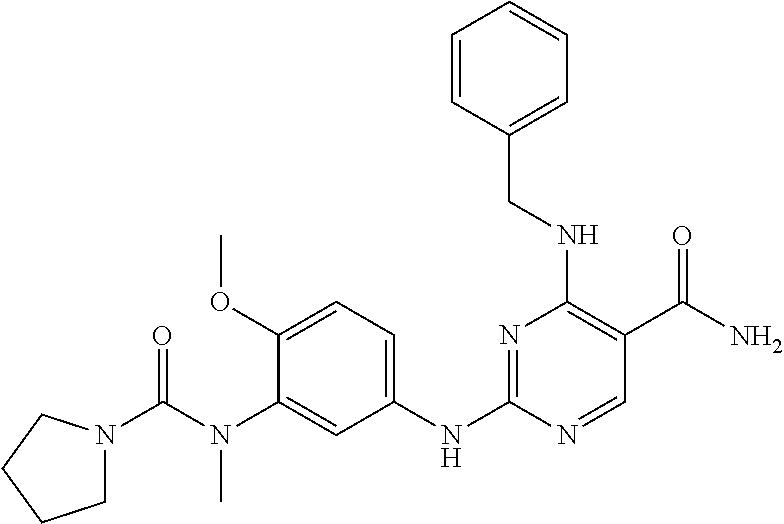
C1(OC)=CC=C(NC2=NC(NCC3=CC=CC=C3)=C(C(N)=O)C=N2)C=C1N(C(=O)N1CCCC1)C
